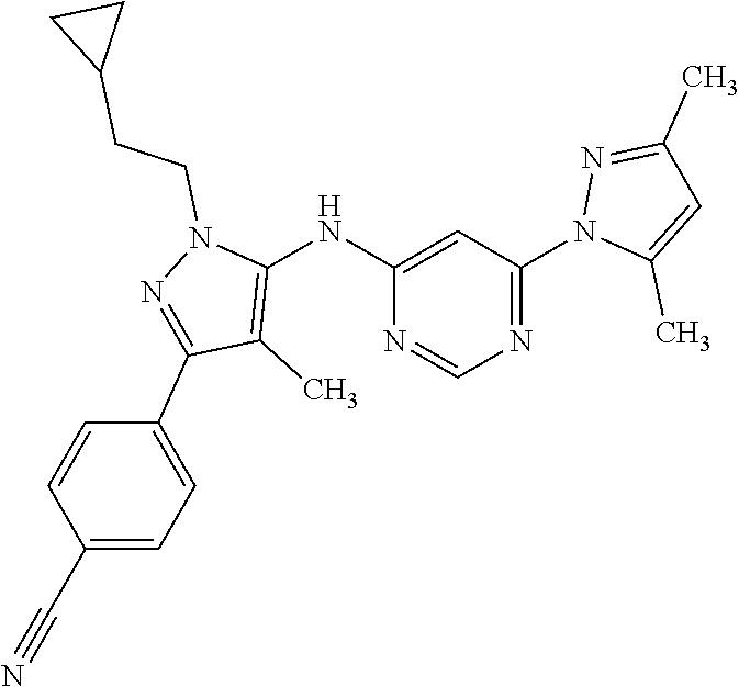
C1(NC2=C(C)C(C3=CC=C(C#N)C=C3)=NN2CCC2CC2)=CC(N2C(C)=CC(C)=N2)=NC=N1
